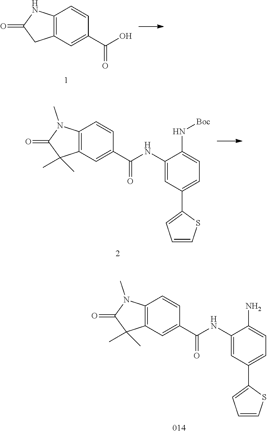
C12=C(C=C(C(=O)NC3=CC(C4=CC=CS4)=CC=C3N)C=C1)C(C)(C)C(=O)N2C.C12=C(C=C(C(=O)O)C=C1)CC(=O)N2.C12=C(C=C(C(=O)NC3=CC(C4=CC=CS4)=CC=C3N[Boc])C=C1)C(C)(C)C(=O)N2C
